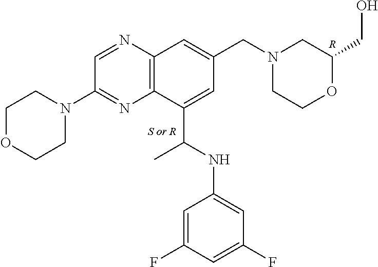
C1OCCN(C2=NC3=C(N=C2)C=C(CN2CCOC(CO)C2)C=C3C(C)NC2=CC(F)=CC(F)=C2)C1.[R]
